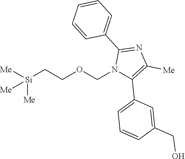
[Me][Si](CCOCN1C(C2=CC=CC(CO)=C2)=C([Me])N=C1C1=CC=CC=C1)([Me])[Me]
